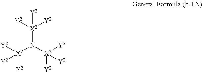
[X2](N([X2]([Y2])([Y2])[Y2])[X2]([Y2])([Y2])[Y2])([Y2])([Y2])[Y2]
